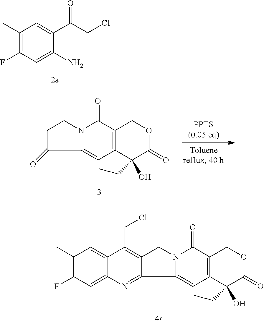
C1(CC)(O)C2=C(C(=O)N3C(=C2)C2=NC4=CC(F)=C(C)C=C4C(CCl)=C2C3)COC1=O.FC1=C(C)C=C(C(=O)CCl)C(N)=C1.[PPTS(0.05 eq)].C1(CC)(O)C2=C(C(=O)N3C(=C2)C(=O)CC3)COC1=O
